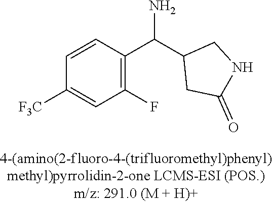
C1=CC(C(C2CC(=O)NC2)N)=C(F)C=C1[F3C]
